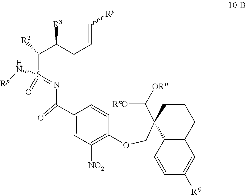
C1(OCC2(C([ORn])[RnO])C3=C(CCC2)C=C([R6])C=C3)=C([NO2])C=C(C(=O)N=S(=O)(C(C(CC=C[Ry])[R3])[R2])N[Rp])C=C1
